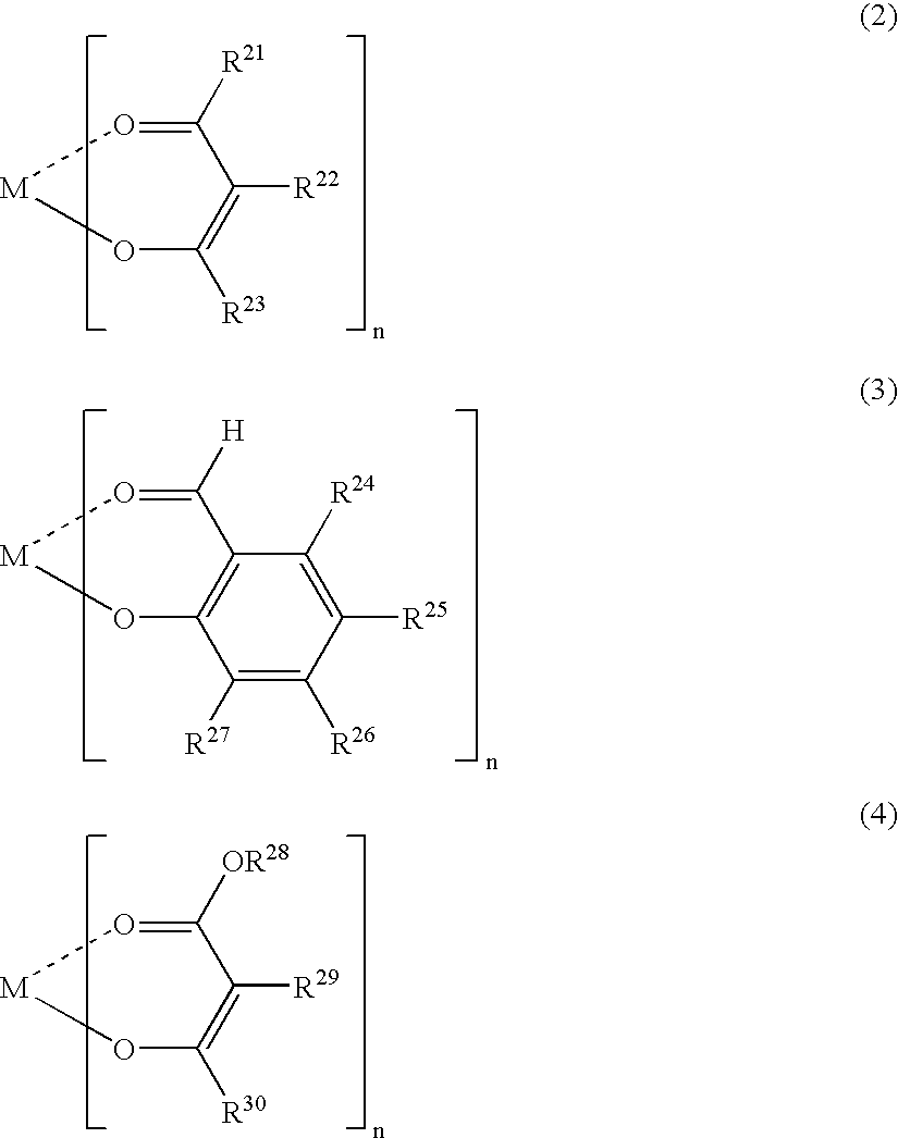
C1([R21])=O[M]OC([R23])=C1[R22].C1([H])=O[M]OC2=C1C([R24])=C([R25])C([R26])=C2[R27].C1([OR28])=O[M]OC([R30])=C1[R29]
